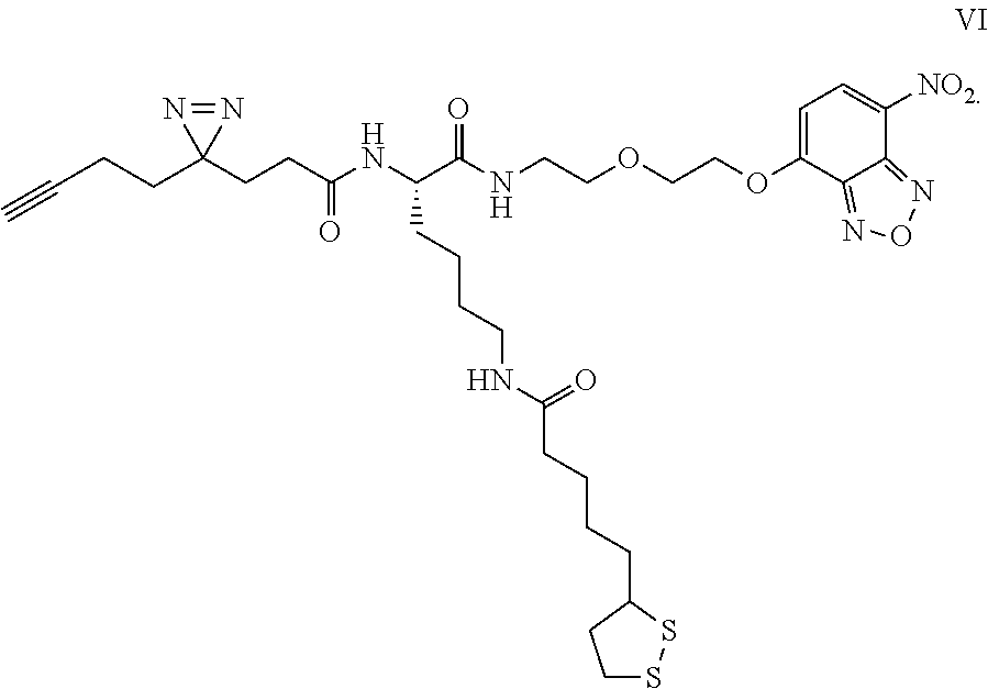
N(C(C(NC(CCC1(CCC#C)N=N1)=O)CCCCNC(CCCCC1CCSS1)=O)=O)CCOCCOC1=CC=C([NO2])C2=NON=C12
